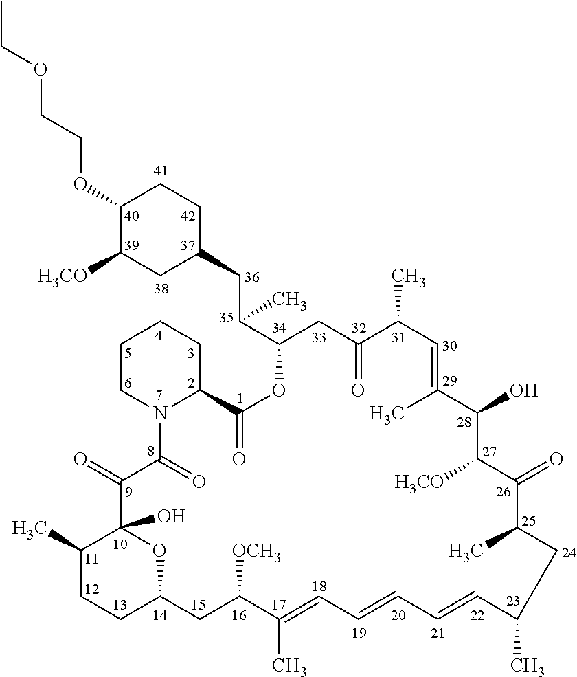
C1(OCCOCC)C([H3CO])CC(CC(C2OC(=O)C3CCCCN3C(=O)C(=O)C3(O)C(C)CCC(O3)CC([OCH3])C(C)=CC=CC=CC(C)CC(C)C(=O)C([H3CO])C(O)C(C)=CC(C)C(=O)C2)C)CC1
